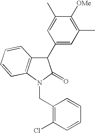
C12=C(N(CC3=C(Cl)C=CC=C3)C(=O)C1C1=CC(C)=C([OMe])C(C)=C1)C=CC=C2
